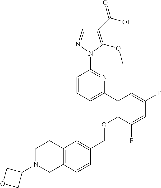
C1(C(O)=O)=C(OC)N(C2=NC(C3=C(OCC4=CC5=C(C=C4)CN(C4COC4)CC5)C(F)=CC(F)=C3)=CC=C2)N=C1
